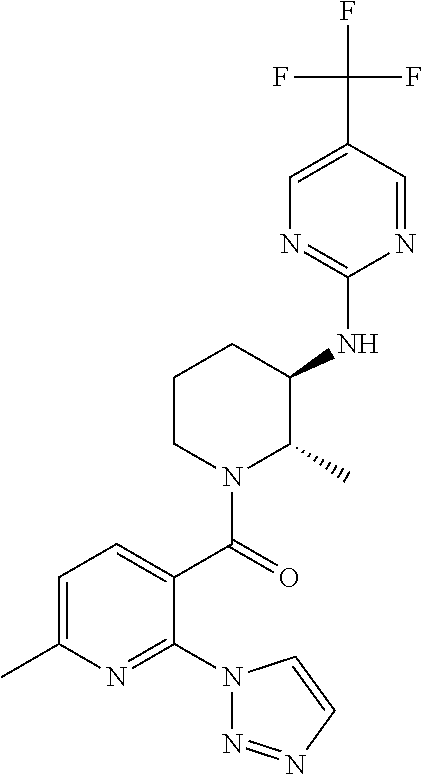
C1=NC(NC2CCCN(C(=O)C3=CC=C(C)N=C3N3N=NC=C3)C2C)=NC=C1C(F)(F)F
